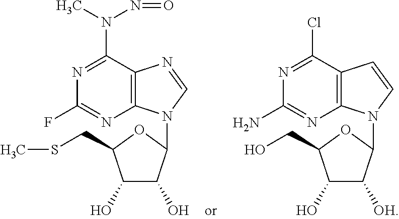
N1=C(N(C)N=O)C2=C(N=C1F)N(C1C(O)C(O)C(CSC)O1)C=N2.N1=C(Cl)C2=C(N=C1N)N(C1C([OH])C(O)C(CO)O1)C=C2
